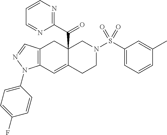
C12=C(C=C3C(C(=O)C4=NC=CC=N4)(C1)CN(S(C1=CC=CC(C)=C1)(=O)=O)CC3)N(C1=CC=C(F)C=C1)N=C2
